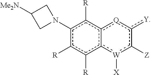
c1(N2CC([Me2N])C2)c([R])c([R])c2c(c1[R])[Q]c([Y])c([Z])[W]2[X]
